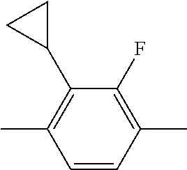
CC1=C(F)C(C2CC2)=C(C)C=C1
